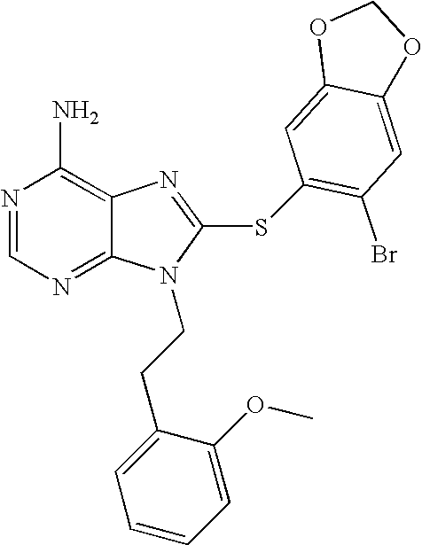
N1=CN=C2C(=C1N)N=C(SC1=C(Br)C=C3C(=C1)OCO3)N2CCC1=CC=CC=C1OC
